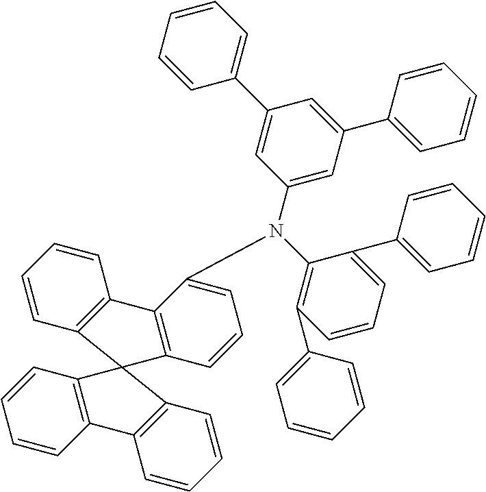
C1=CC2=C(C=C1)C1=C(C=CC=C1N(C1=CC(C3=CC=CC=C3)=CC(C3=CC=CC=C3)=C1)C1=C(C3=CC=CC=C3)C=CC=C1C1=CC=CC=C1)C21C2=C(C=CC=C2)C2=C1C=CC=C2
